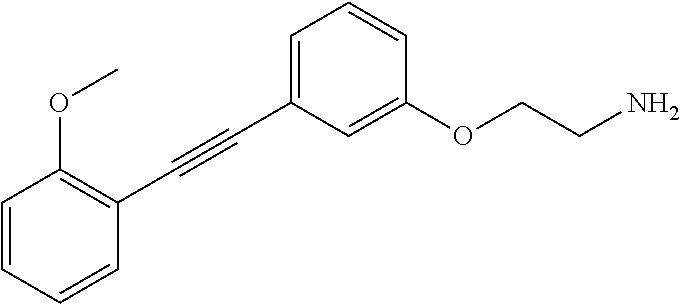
C(#CC1=CC=CC(OCCN)=C1)C1=C(OC)C=CC=C1
